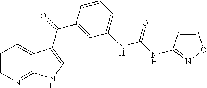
C1=CN=C2C(=C1)C(C(=O)C1=CC(NC(NC3=NOC=C3)=O)=CC=C1)=CN2
